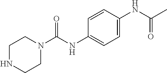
C1=CC(NC(N2CCNCC2)=O)=CC=C1NC(C)=O
